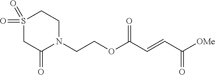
C(COC(C=CC([OMe])=O)=O)N1CCS(=O)(=O)CC1=O
